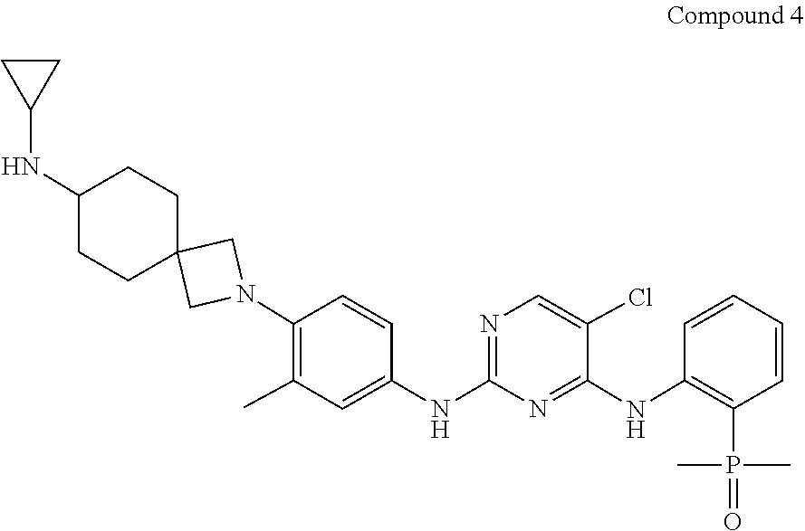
C1CC1NC1CCC2(CN(C3=C(C)C=C(NC4=NC=C(Cl)C(NC5=C(P(=O)(C)C)C=CC=C5)=N4)C=C3)C2)CC1
